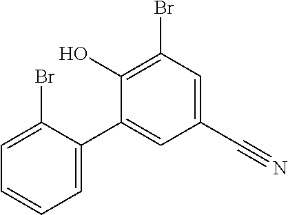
BrC1=C(O)C(C2=CC=CC=C2Br)=CC(C#N)=C1
